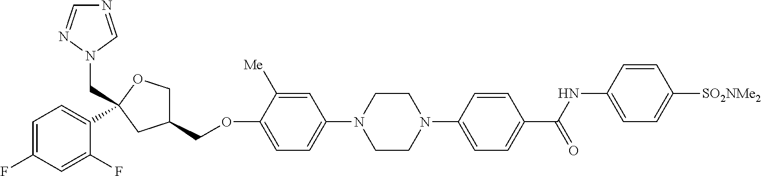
C1=C(F)C=C(F)C(C2(CN3N=CN=C3)OCC(COC3=CC=C(N4CCN(C5=CC=C(C(NC6=CC=C([SO2NMe2])C=C6)=O)C=C5)CC4)C=C3[Me])C2)=C1
